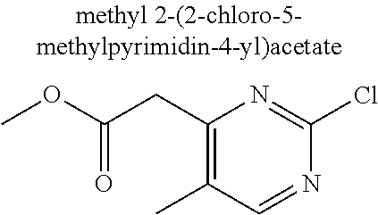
C1(CC(OC)=O)=C(C)C=NC(Cl)=N1
